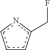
c1cc(CF)nc1
